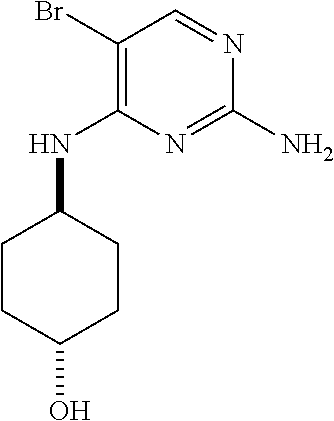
N(C1=C(Br)C=NC(N)=N1)C1CCC(O)CC1
